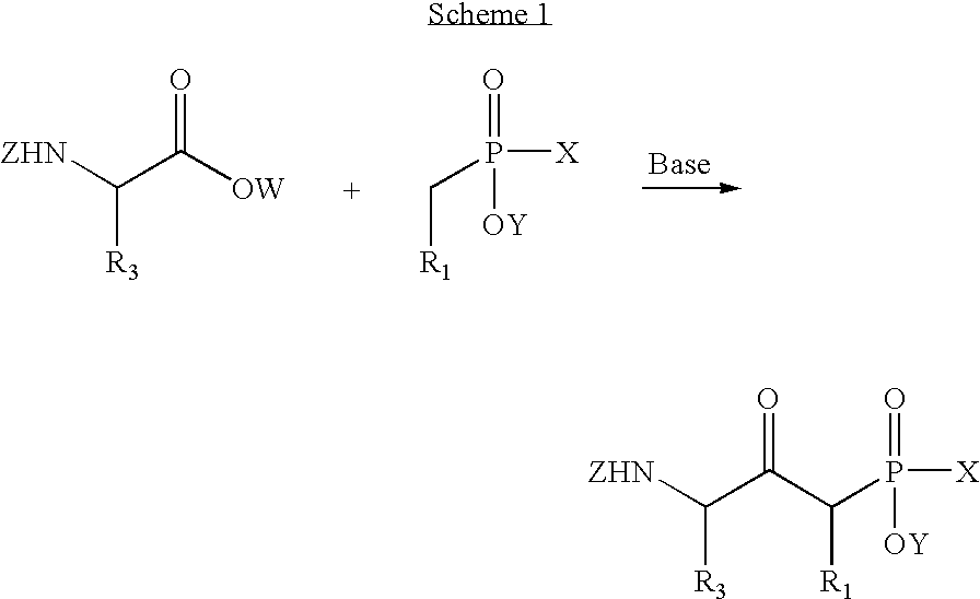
[ZHN]C(C([OW])=O)[R3].[X]P(=O)([OY])C[R1].[ZHN]C(C(C([R1])P([X])(=O)[OY])=O)[R3]
